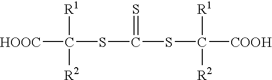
[HOOC]C(SC(SC([COOH])([R2])[R1])=S)([R1])[R2]
